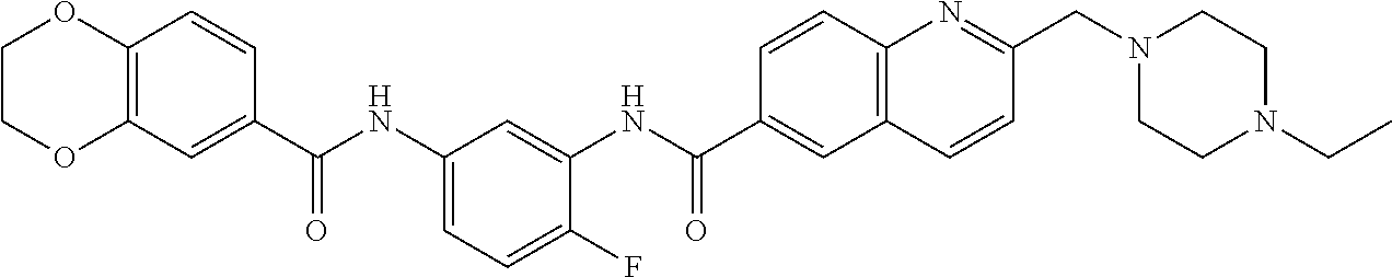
C1CN(CC2=NC3=C(C=C2)C=C(C(NC2=CC(NC(C4=CC5=C(C=C4)OCCO5)=O)=CC=C2F)=O)C=C3)CCN1CC
